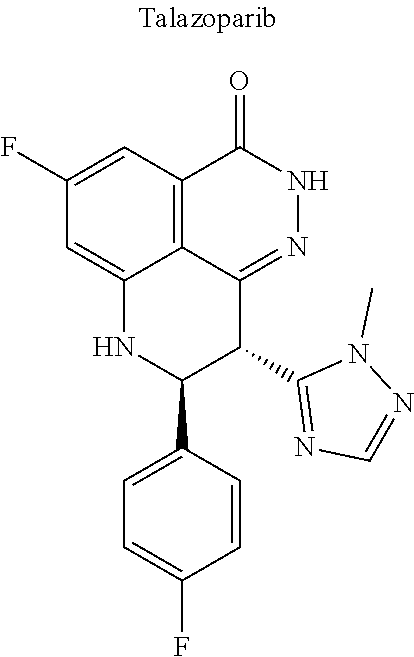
C12=C3C=C(F)C=C1NC(C1=CC=C(F)C=C1)C(C1=NC=NN1C)C2=NNC3=O
